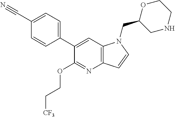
C1(C#N)=CC=C(C2=CC3=C(N=C2OCC[CF3])C=CN3CC2CNCCO2)C=C1
